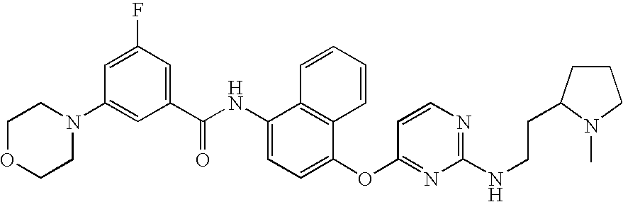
C1OCCN(C2=CC(C(NC3=CC=C(OC4=NC(NCCC5CCCN5C)=NC=C4)C4=C3C=CC=C4)=O)=CC(F)=C2)C1
